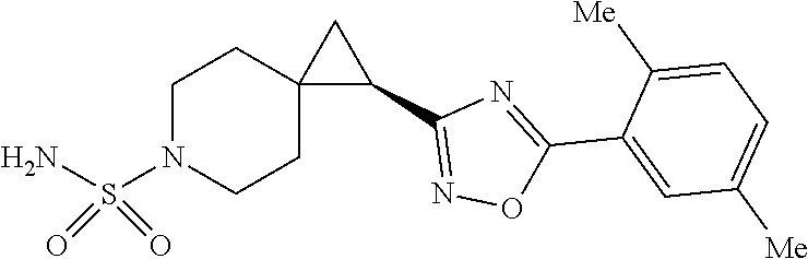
C1([Me])=CC=C([Me])C=C1C1=NC(C2CC23CCN(S(N)(=O)=O)CC3)=NO1
